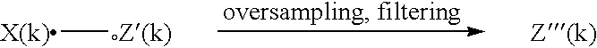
[X(k)][Z(k)]
